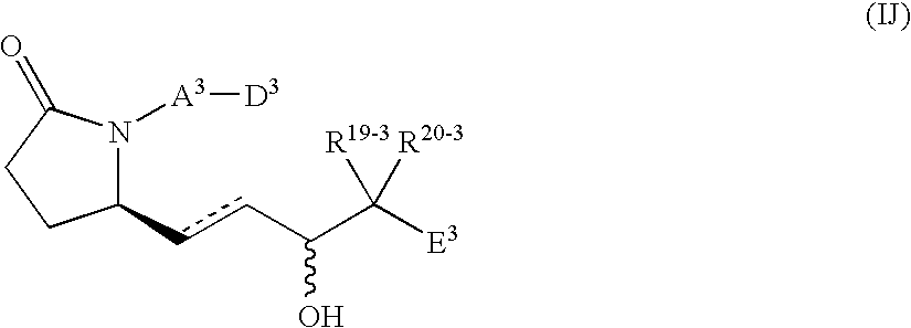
C1(ccC(C([E3])([R20-3])[R19-3])O)N([A3][D3])C(=O)CC1
